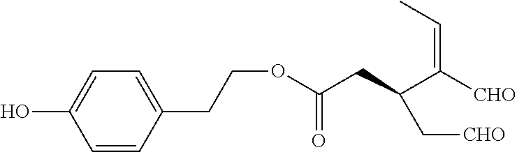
C1=CC(CCOC(CC(C([CHO])=CC)C[CHO])=O)=CC=C1O
